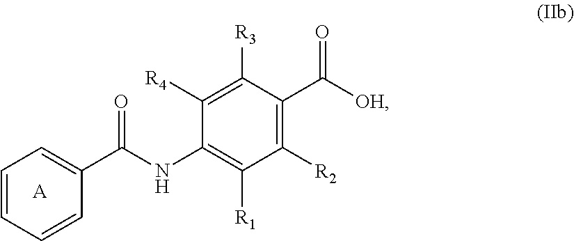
C1=CC=CC(C(NC2=C([R1])C([R2])=C(C([OH])=O)C([R3])=C2[R4])=O)=C1.[A]
